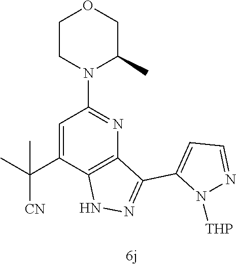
C1=C(C(C)(C)[CN])C2=C(N=C1N1C(C)COCC1)C(C1=CC=NN1[THP])=NN2
